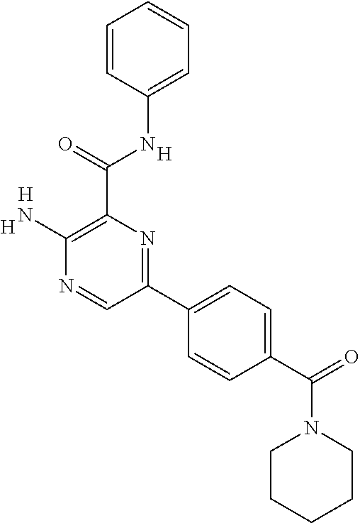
[H].C1(N)=C(C(NC2=CC=CC=C2)=O)N=C(C2=CC=C(C(N3CCCCC3)=O)C=C2)C=N1.[H].[H]
